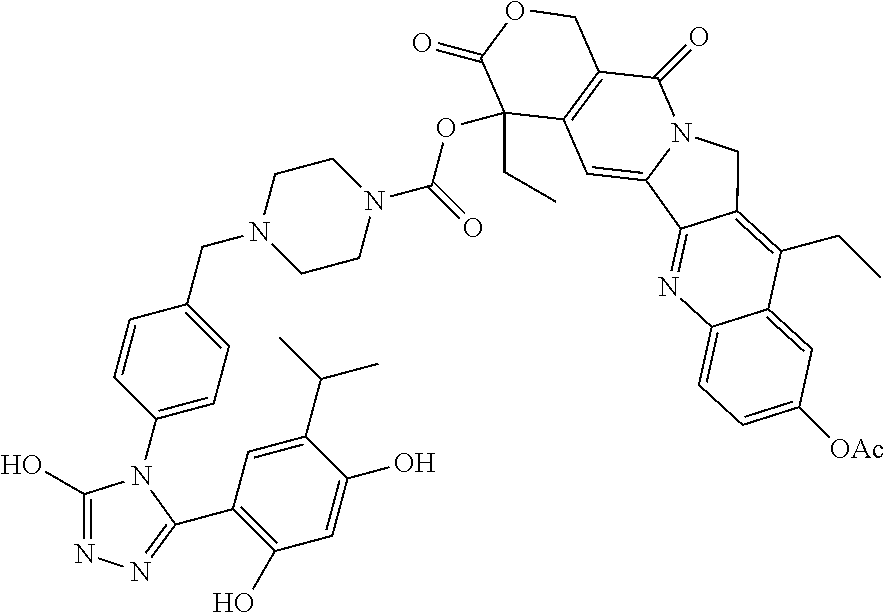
[OAc]C1=CC=C2C(=C1)C(CC)=C1C(=N2)C2=CC3=C(C(=O)N2C1)COC(=O)C3(CC)OC(=O)N1CCN(CC2=CC=C(N3C(C4=C(O)C=C(O)C(C(C)C)=C4)=NN=C3O)C=C2)CC1
